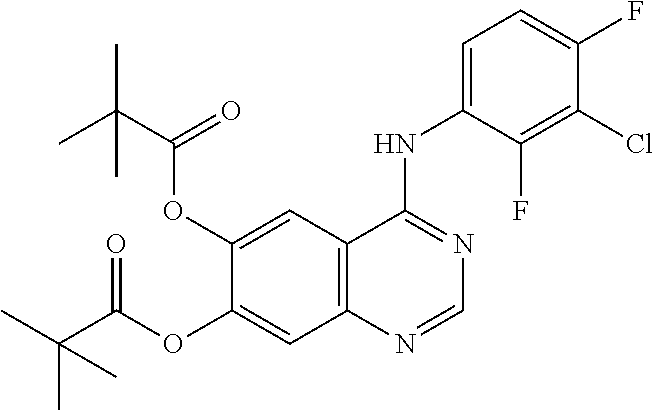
C12=C(C=C(OC(C(C)(C)C)=O)C(OC(C(C)(C)C)=O)=C1)C(NC1=CC=C(F)C(Cl)=C1F)=NC=N2
